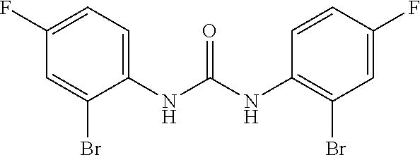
C1(F)=CC=C(NC(NC2=C(Br)C=C(F)C=C2)=O)C(Br)=C1
